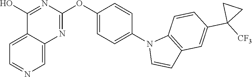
C12=CC=NC=C1N=C(OC1=CC=C(N3C=CC4=C3C=CC(C3([CF3])CC3)=C4)C=C1)N=C2O
